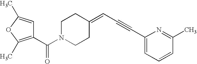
C1(C(N2CCC(=CC#CC3=CC=CC(C)=N3)CC2)=O)=C(C)OC(C)=C1
